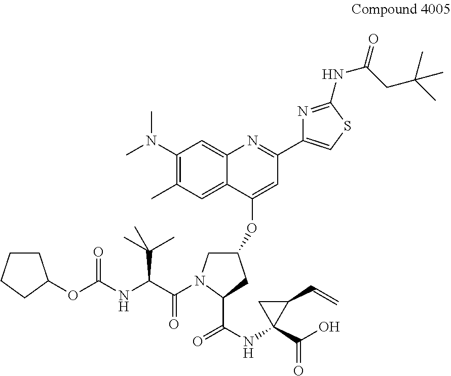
C1CCCC1OC(NC(C(=O)N1CC(OC2=CC(C3=CSC(NC(=O)CC(C)(C)C)=N3)=NC3=CC(N(C)C)=C(C)C=C23)CC1C(NC1(C(O)=O)C(C=C)C1)=O)C(C)(C)C)=O
